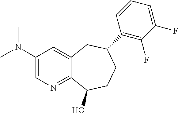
C1(N(C)C)=CN=C2C(=C1)CC(C1=C(F)C(F)=CC=C1)CCC2O
